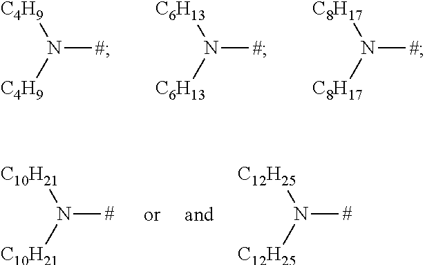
[#]N([C4H9])[C4H9].[#]N([C6H13])[C6H13].[#]N([C8H17])[C8H17].[#]N([C10H21])[C10H21].[#]N([C12H25])[C12H25]
